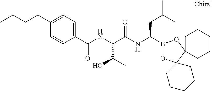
C1(C(NC(C(NC(B2OC3(C4(O2)CCCCC4)CCCCC3)CC(C)C)=O)C(C)O)=O)=CC=C(CCCC)C=C1
